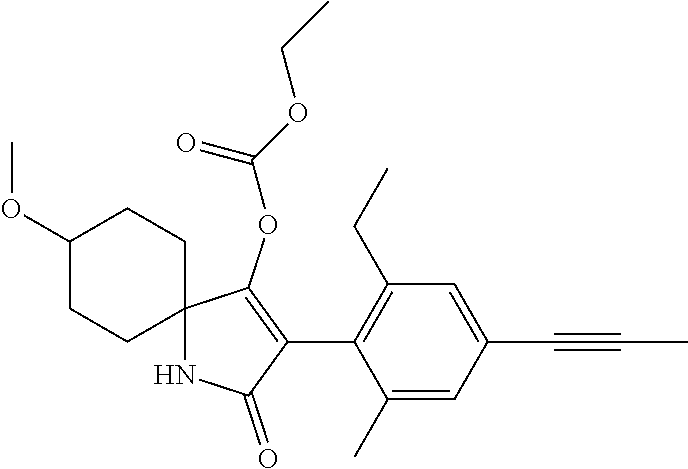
C1(C)=CC(C#CC)=CC(CC)=C1C1=C(OC(OCC)=O)C2(NC1=O)CCC(OC)CC2
